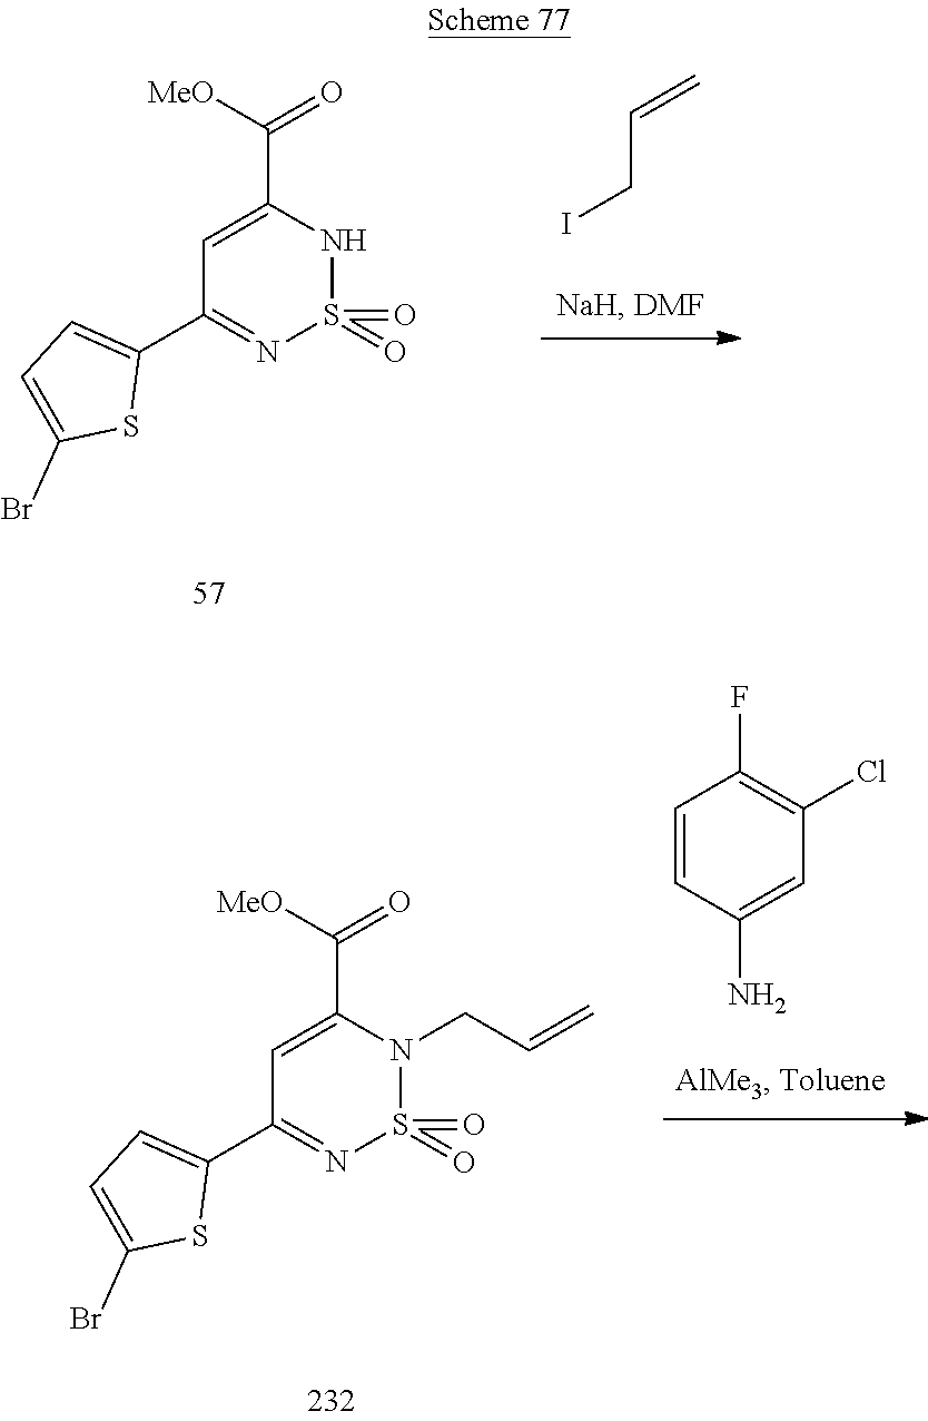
C1=C(C([MeO])=O)NS(=O)(=O)N=C1C1=CC=C(Br)S1.ICC=C.C1=C(C([MeO])=O)N(CC=C)S(=O)(=O)N=C1C1=CC=C(Br)S1.C1=CC(N)=CC(Cl)=C1F
